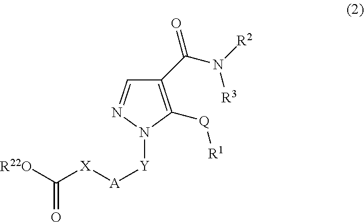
C1(C(N([R2])[R3])=O)=C([Q][R1])N([Y][A][X]C([R22O])=O)N=C1
